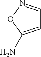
NC1=CC=NO1
